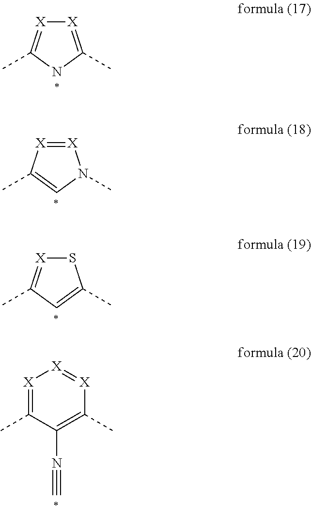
[X]1=C(C)NC(C)=[X]1.[X]1=[X]C(C)=CN1C.S1[X]=C(C)C=C1C.[X]1=C(C)C(N#C)=C(C)[X]=[X]1
